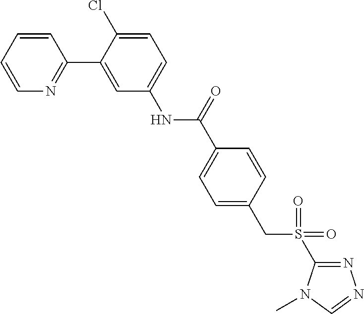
C1(C2=CC(NC(C3=CC=C(CS(=O)(C4=NN=CN4C)=O)C=C3)=O)=CC=C2Cl)=NC=CC=C1
